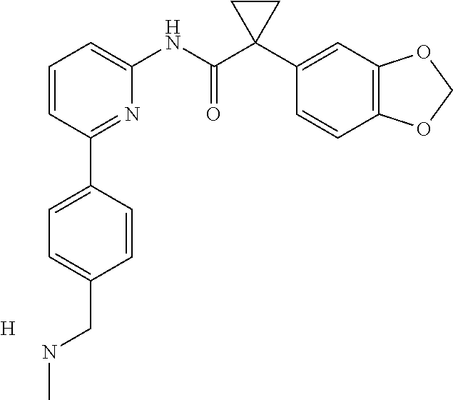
C1=CC(C2=CC=C(CNC)C=C2)=NC(NC(C2(C3=CC4=C(C=C3)OCO4)CC2)=O)=C1.[H]
